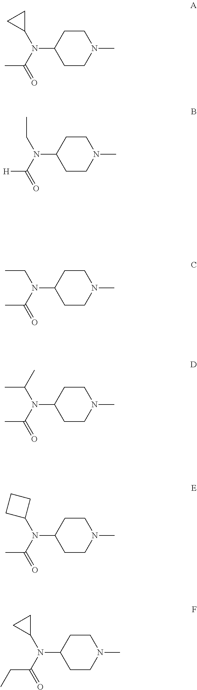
C1CN(C)CCC1N(C(=O)C)C1CC1.C1CN(C)CCC1N(C(=O)[H])CC.C1CN(C)CCC1N(C(=O)C)CC.C1CN(C)CCC1N(C(=O)C)C(C)C.C1CN(C)CCC1N(C(=O)C)C1CCC1.C1CN(C)CCC1N(C(=O)CC)C1CC1
